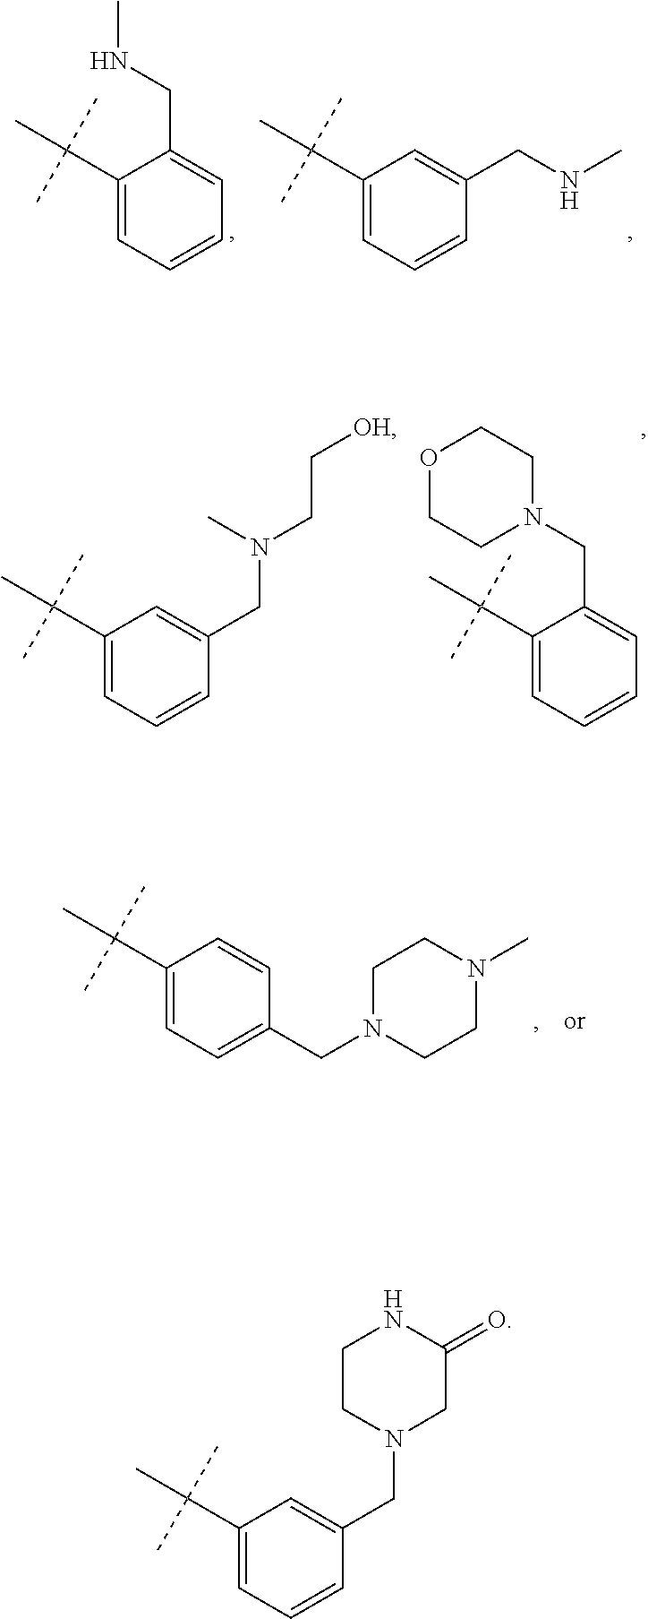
C1=CC=C(CNC)C(C(C)(C)C)=C1.C1=CC(CNC)=CC(C(C)(C)C)=C1.C1=CC(CN(CC[OH])C)=CC(C(C)(C)C)=C1.C1=CC=C(CN2CCOCC2)C(C(C)(C)C)=C1.C1=C(CN2CCN(C)CC2)C=CC(C(C)(C)C)=C1.C1=CC(CN2CC(=O)NCC2)=CC(C(C)(C)C)=C1
